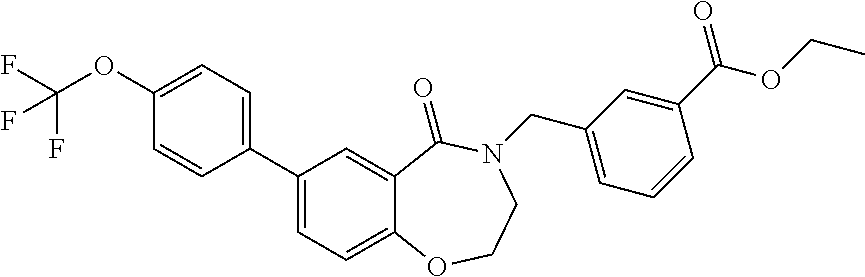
C1(C2=CC=C3C(=C2)C(=O)N(CC2=CC=CC(C(=O)OCC)=C2)CCO3)=CC=C(OC(F)(F)F)C=C1
